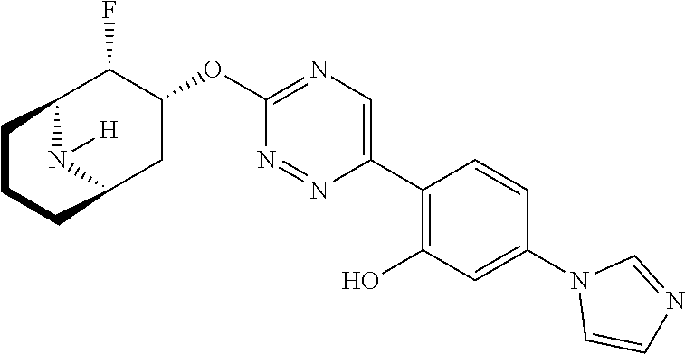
C12N([H])C(CC(OC3=NC=C(C4=C(O)C=C(N5C=CN=C5)C=C4)N=N3)C1F)CCC2
